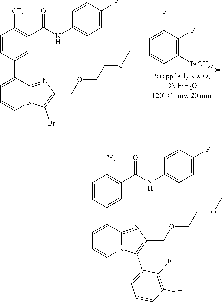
C1=CC(C2=CC=CN3C2=NC(COCCOC)=C3C2=CC=CC(F)=C2F)=CC(C(NC2=CC=C(F)C=C2)=O)=C1[CF3].C1=CC(C2=CC=CN3C2=NC(COCCOC)=C3Br)=CC(C(NC2=CC=C(F)C=C2)=O)=C1[CF3].C1([B(OH)2])=C(F)C(F)=CC=C1
